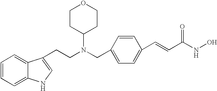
C1=CC=C2C(=C1)C(CCN(CC1=CC=C(C=CC(=O)NO)C=C1)C1CCOCC1)=CN2
